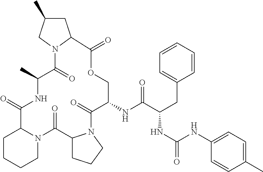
C(C1=CC=CC=C1)C(NC(=O)NC1=CC=C(C)C=C1)C(=O)NC1C(=O)N2C(C(=O)N3C(C(=O)NC(C)C(=O)N4CC(C)CC4C(=O)OC1)CCCC3)CCC2
